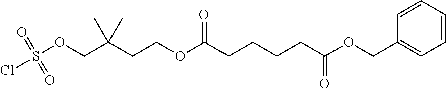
S(OCC(CCOC(CCCCC(OCC1=CC=CC=C1)=O)=O)(C)C)(Cl)(=O)=O
